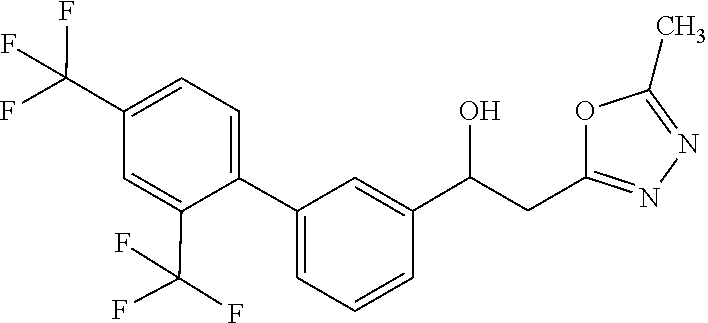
C1(C)=NN=C(CC(C2=CC(C3=CC=C(C(F)(F)F)C=C3C(F)(F)F)=CC=C2)O)O1
